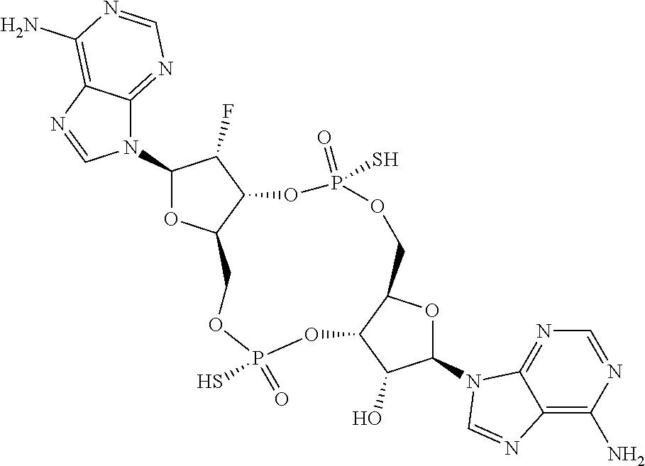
N1(C2OC3C(C2F)OP(=O)(S)OCC2C(OP(=O)(S)OC3)C(O)C(N3C4=NC=NC(N)=C4N=C3)O2)C2=NC=NC(N)=C2N=C1
